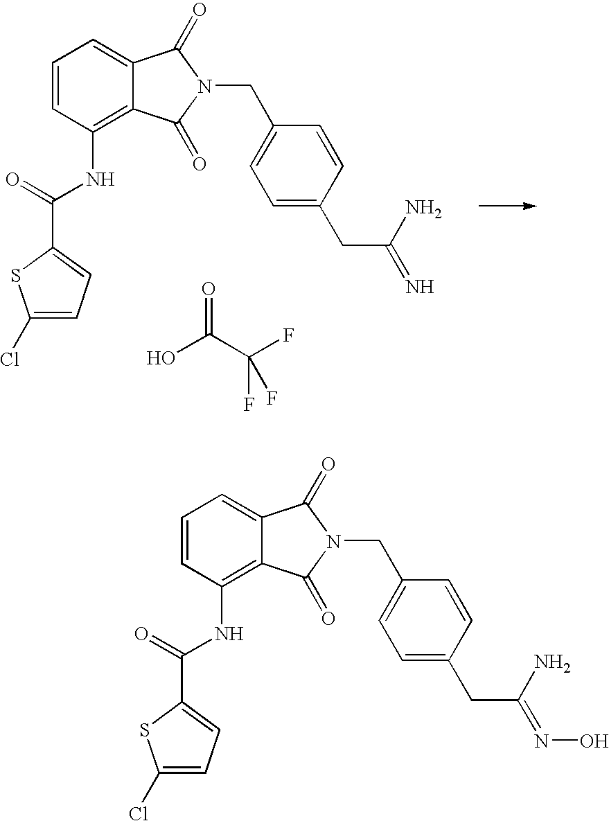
C1=CC(NC(=O)C2=CC=C(Cl)S2)=C2C(=C1)C(=O)N(CC1=CC=C(CC(=N)N)C=C1)C2=O.O=C(O)C(F)(F)F.C1=CC(NC(=O)C2=CC=C(Cl)S2)=C2C(=C1)C(=O)N(CC1=CC=C(CC(=NO)N)C=C1)C2=O
